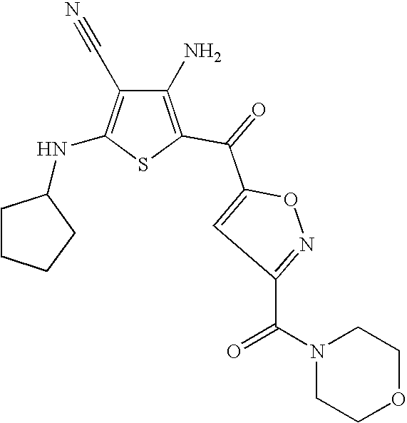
C1(N)=C(C(=O)C2=CC(C(N3CCOCC3)=O)=NO2)SC(NC2CCCC2)=C1C#N
